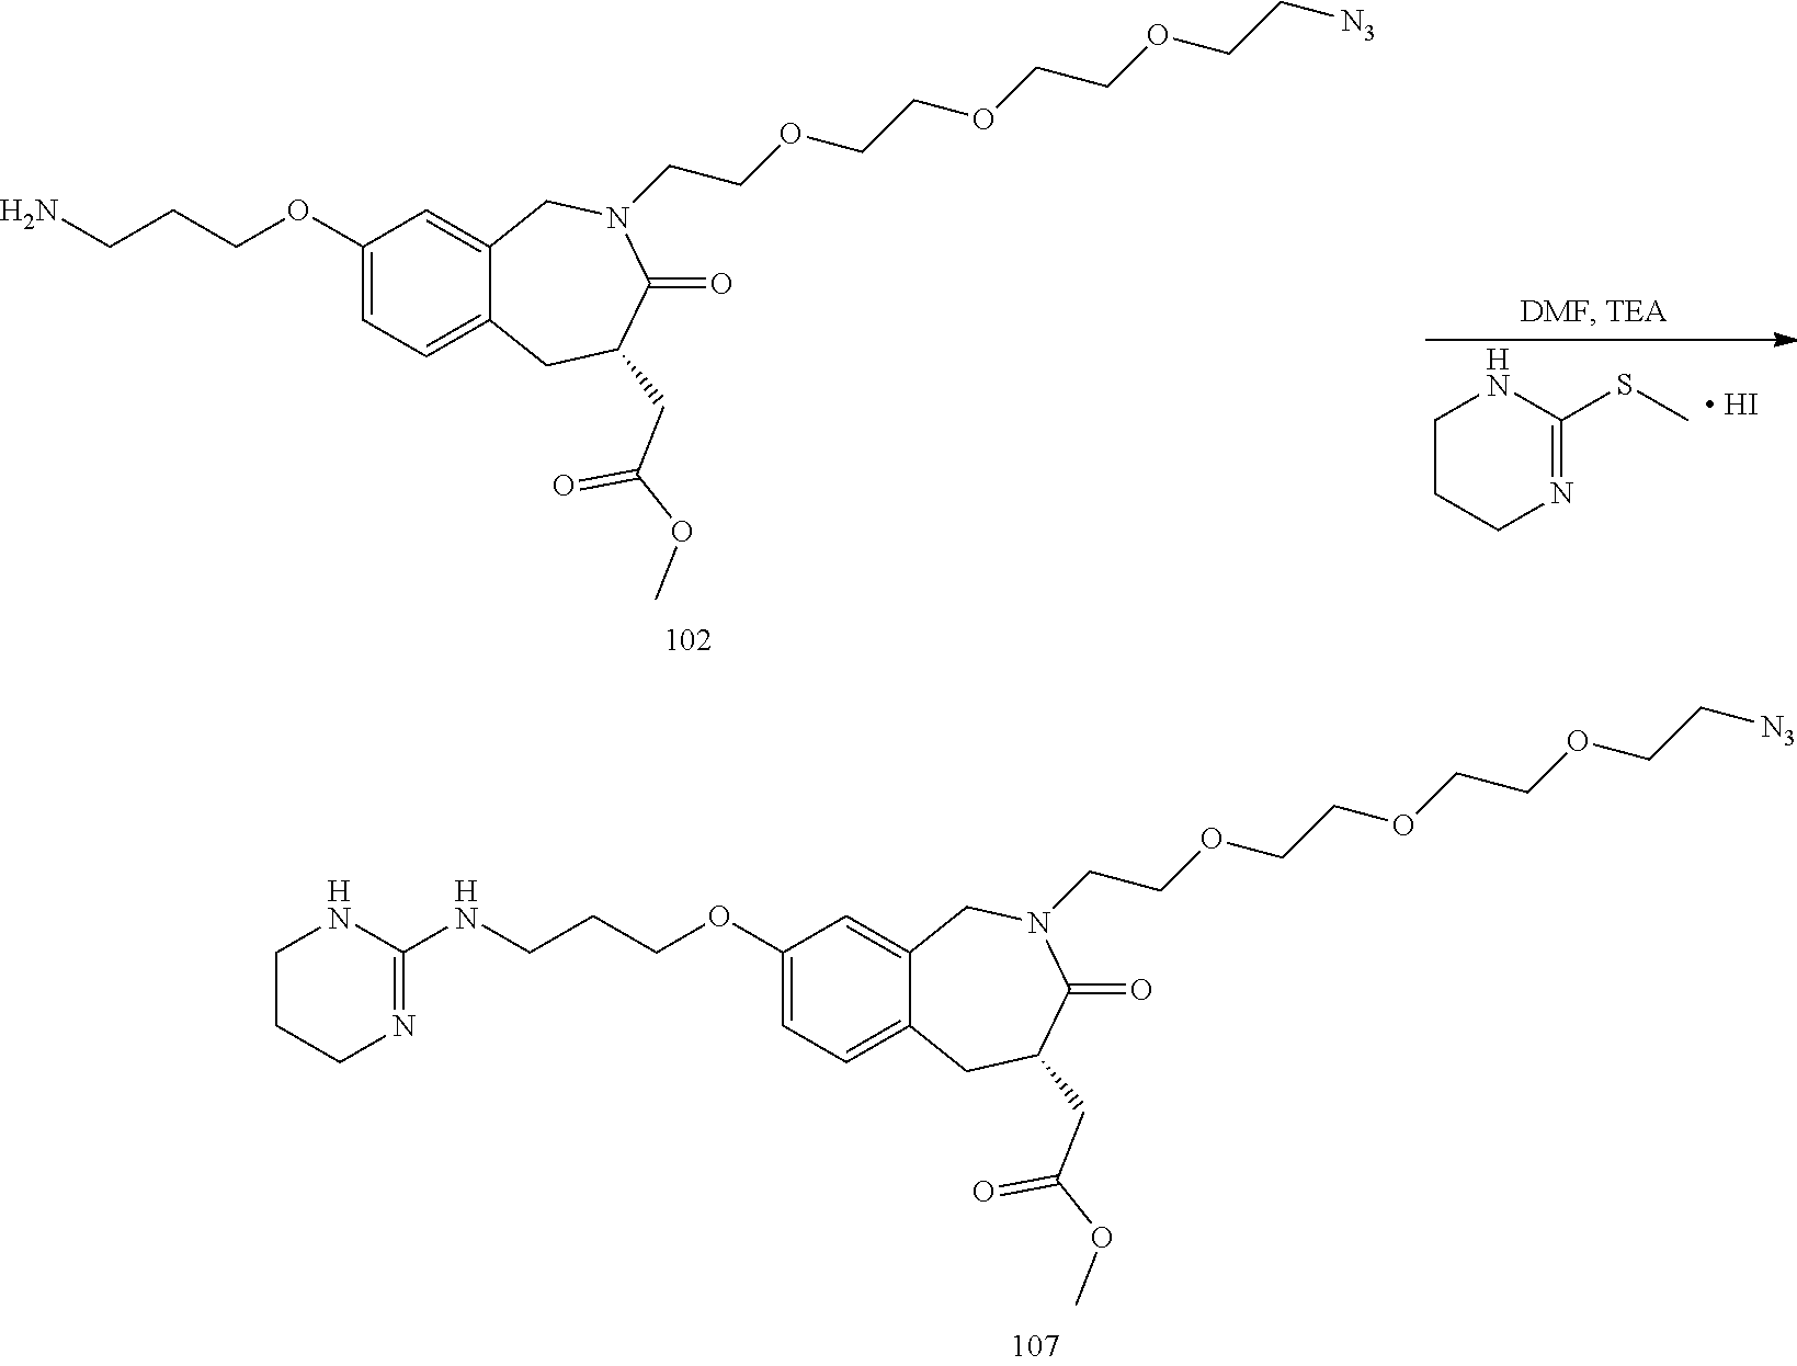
C1(OCCCNC2=NCCCN2)=CC=C2C(=C1)CN(CCOCCOCCOCC[N3])C(=O)C(CC(=O)OC)C2.C1(OCCCN)=CC=C2C(=C1)CN(CCOCCOCCOCC[N3])C(=O)C(CC(=O)OC)C2.[ HI].C1CCN=C(SC)N1
